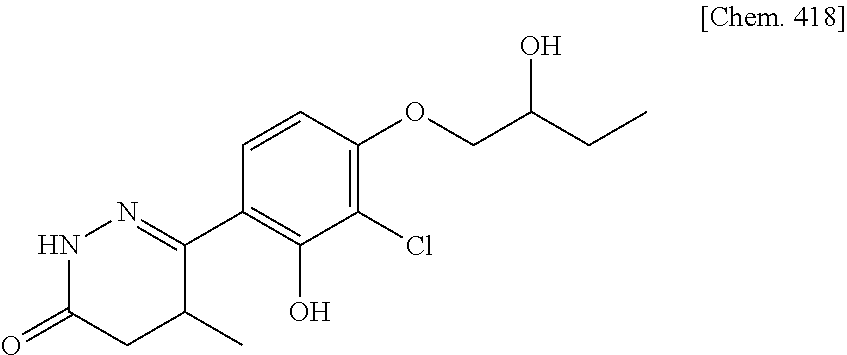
C1(C2=NNC(=O)CC2C)=C(O)C(Cl)=C(OCC(CC)O)C=C1
